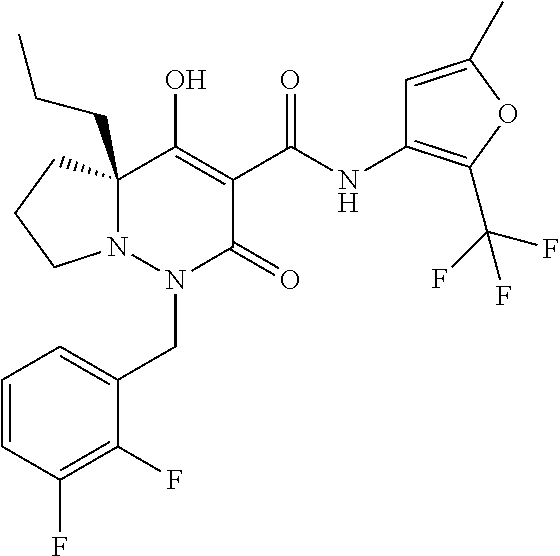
N12C(CCC)(CCC1)C(O)=C(C(NC1=C(C(F)(F)F)OC(C)=C1)=O)C(=O)N2CC1=CC=CC(F)=C1F
